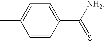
C1=CC(C([NH2])=S)=CC=C1C
